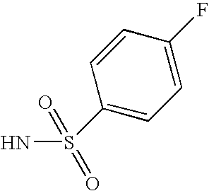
C1(S(N)(=O)=O)=CC=C(F)C=C1
